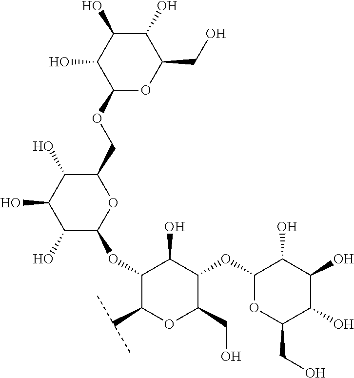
C1(O)C(OC2C(C(C)C)OC(CO)C(OC3OC(CO)C(O)C(O)C3O)C2O)OC(COC2OC(CO)C(O)C(O)C2O)C(O)C1O
